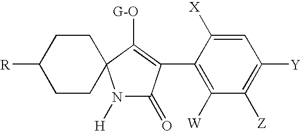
N1([H])C(=O)C(C2=C([W])C([Z])=C([Y])C=C2[X])=C([G-O])C12CCC([R])CC2
